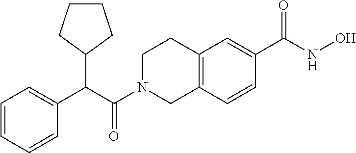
C(C(=O)N1CC2=C(CC1)C=C(C(NO)=O)C=C2)(C1=CC=CC=C1)C1CCCC1
